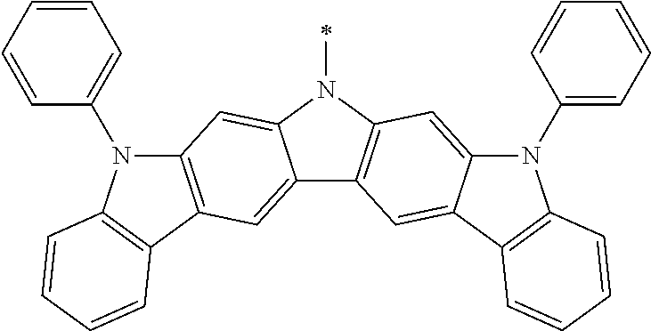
C12=CC3=C(C=C1N(C)C1=C2C=C2C(=C1)N(C1=CC=CC=C1)C1=C2C=CC=C1)N(C1=CC=CC=C1)C1=C3C=CC=C1
